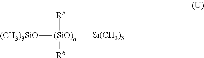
[(SiO)n]([Si(CH3)3])([(CH3)3SiO])([R5])[R6]
